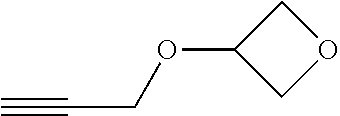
O(C1COC1)CC#C
